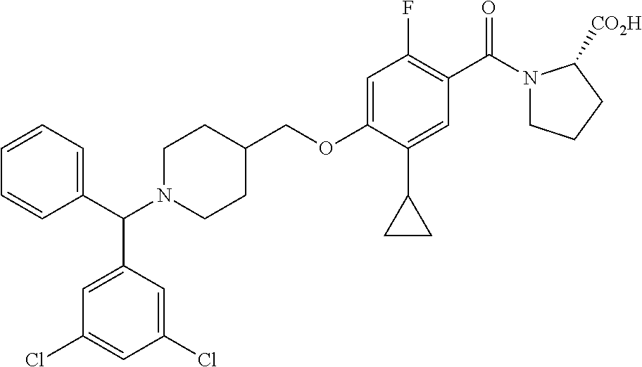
C(OC1=CC(F)=C(C(=O)N2CCCC2[CO2H])C=C1C1CC1)C1CCN(C(C2=CC(Cl)=CC(Cl)=C2)C2=CC=CC=C2)CC1
